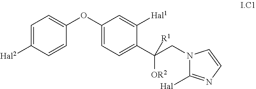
C1=C([Hal2])C=CC(OC2=CC=C(C(CN3C([Hal])=NC=C3)([R1])[OR2])C([Hal1])=C2)=C1
